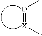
[D](=[X]C)C
